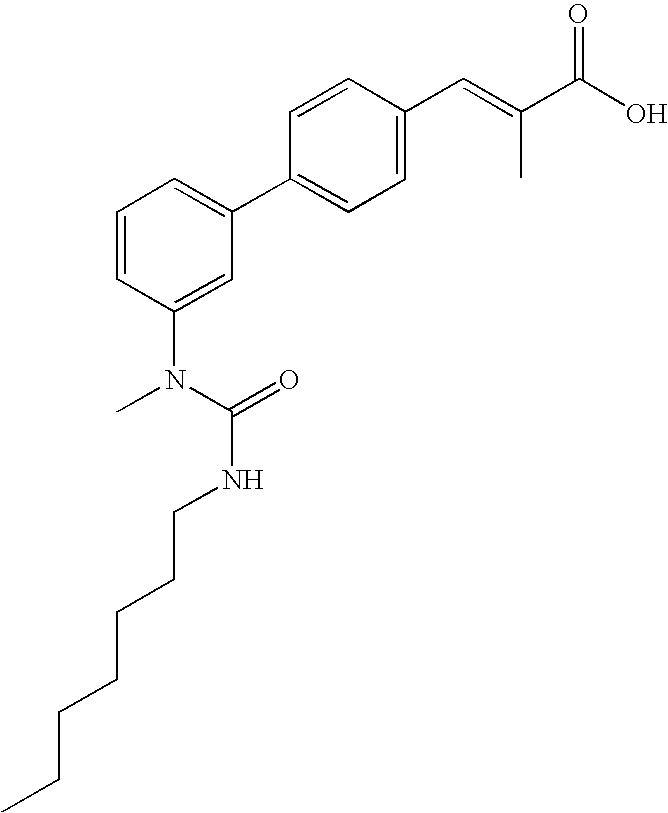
C1=CC(N(C(NCCCCCCC)=O)C)=CC(C2=CC=C(C=C(C(O)=O)C)C=C2)=C1
